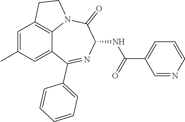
C1=C(C)C=C2C3=C1CCN3C(=O)C(NC(C1=CC=CN=C1)=O)N=C2C1=CC=CC=C1
